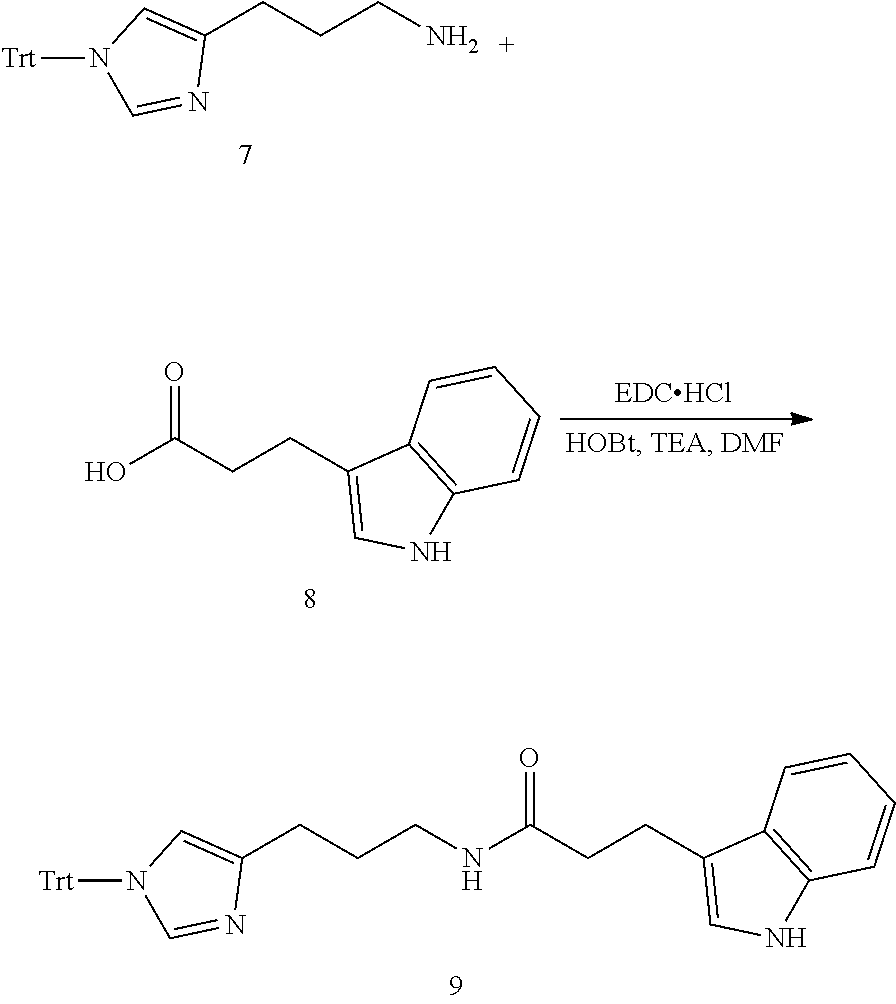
C1(CCCN)=CN([Trt])C=N1.OC(CCC1=CNC2=C1C=CC=C2)=O.N(C(CCC1=CNC2=C1C=CC=C2)=O)CCCC1=CN([Trt])C=N1
